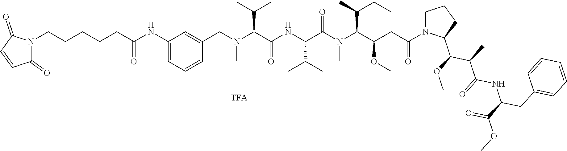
C1(=O)N(CCCCCC(NC2=CC=CC(CN(C(C(=O)NC(C(C)C)C(N(C(C(CC(=O)N3CCCC3C(OC)C(C)C(=O)NC(CC3=CC=CC=C3)C(OC)=O)OC)C(C)CC)C)=O)C(C)C)C)=C2)=O)C(=O)C=C1
